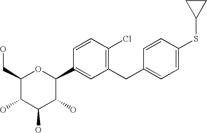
C1(CC2=CC=C(SC3CC3)C=C2)=C(Cl)C=CC(C2OC(CO)C(O)C(O)C2O)=C1
